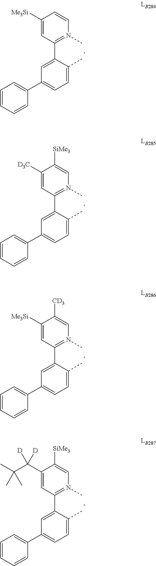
C1(C2=CC(C3=CC=CC=C3)=CC=C2C)=N(C)C=CC([Me3Si])=C1.C1(C2=CC(C3=CC=CC=C3)=CC=C2C)=N(C)C=C([SiMe3])C([D3C])=C1.C1(C2=CC(C3=CC=CC=C3)=CC=C2C)=N(C)C=C([CD3])C([Me3Si])=C1.C1(C2=CC(C3=CC=CC=C3)=CC=C2C)=N(C)C=C([SiMe3])C(C(C(C)(C)C)([D])[D])=C1
